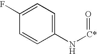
C1(F)=CC=C(N[C*]=O)C=C1
